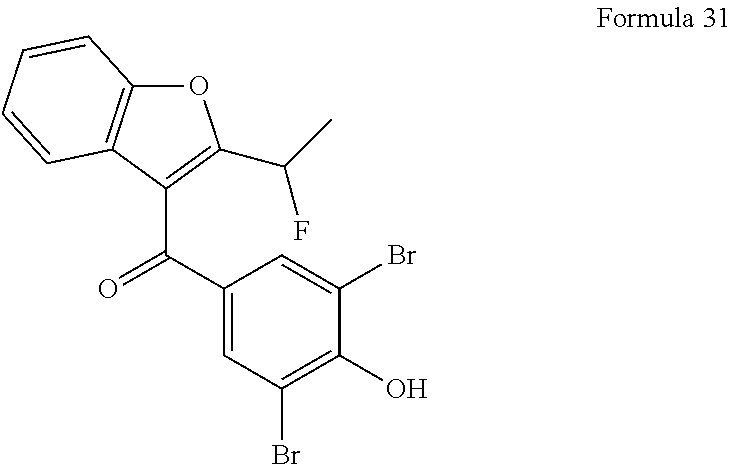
O1C2=C(C(C(C3=CC(Br)=C(O)C(Br)=C3)=O)=C1C(C)F)C=CC=C2
